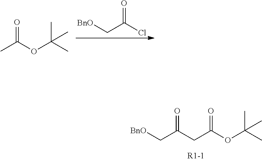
CC(OC(C)(C)C)=O.[BnO]CC(Cl)=O.[BnO]CC(CC(OC(C)(C)C)=O)=O
